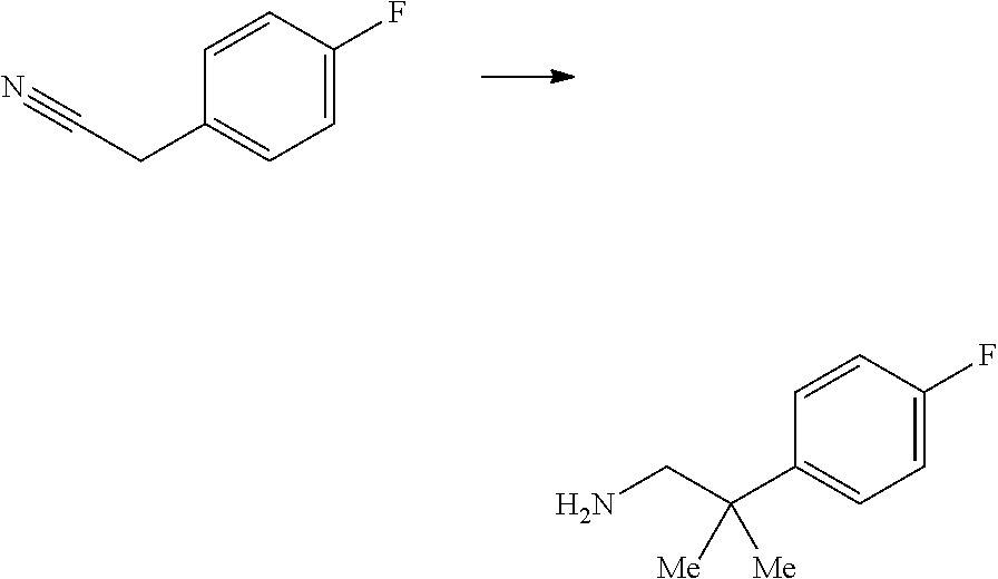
C1=C(CC#N)C=CC(F)=C1.C1=C(C(CN)([Me])[Me])C=CC(F)=C1
